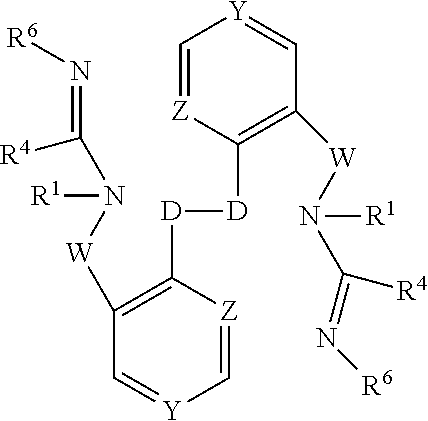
C1=[Z]C([D][D]C2=C([W]N(C(=N[R6])[R4])[R1])C=[Y]C=[Z]2)=C([W]N(C([R4])=N[R6])[R1])C=[Y]1
